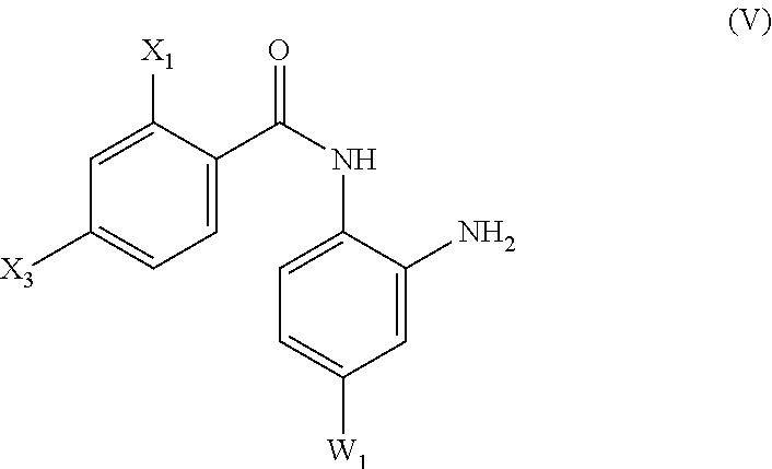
C1=C(C(NC2=CC=C([W1])C=C2N)=O)C([X1])=CC([X3])=C1
